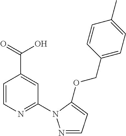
C1=CN=C(N2N=CC=C2OCC2=CC=C(C)C=C2)C=C1C(=O)O
